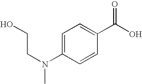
C1=C(N(CCO)C)C=CC(C(O)=O)=C1
